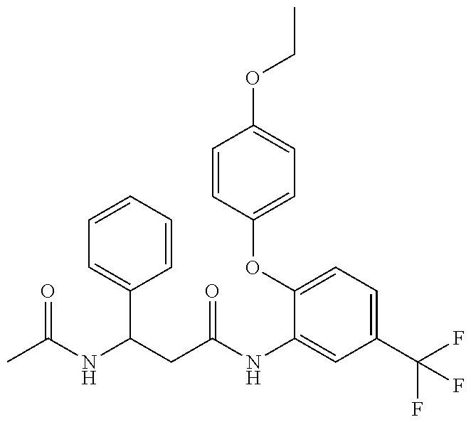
CC(NC(CC(=O)NC1=CC(C(F)(F)F)=CC=C1OC1=CC=C(OCC)C=C1)C1=CC=CC=C1)=O
